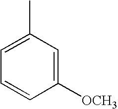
C1(C)=CC=CC([OCH3])=C1
